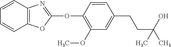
C1(OC2=NC3=C(O2)C=CC=C3)=C(OC)C=C(CCC(C)(O)C)C=C1
